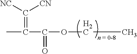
O(CC)C(C(C)=C([CN])[NC])=O
